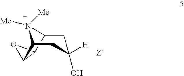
N1([Me])([Me])C2CC([H])(O)CC1C1C2O1.[Z-]
